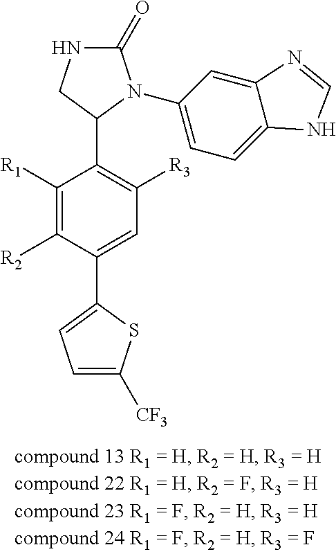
C1([R1])=C([R2])C(C2=CC=C([CF3])S2)=CC([R3])=C1C1N(C2=CC=C3C(=C2)N=CN3)C(=O)NC1
